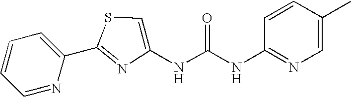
C1=NC(C2=NC(NC(NC3=NC=C(C)C=C3)=O)=CS2)=CC=C1
